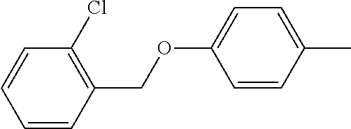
C1=CC(COC2=CC=C(C)C=C2)=C(Cl)C=C1
